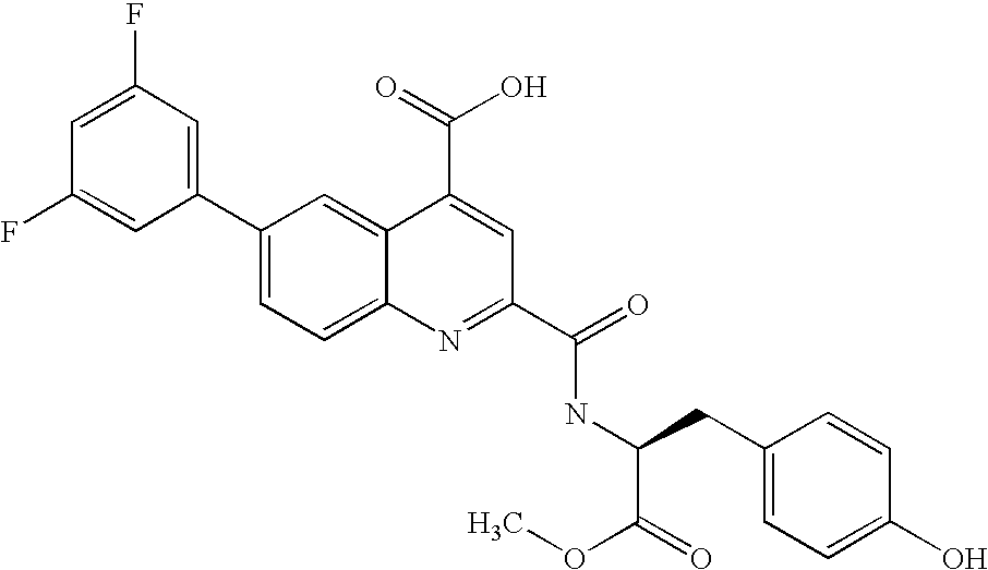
C1(F)=CC(F)=CC(C2=CC=C3C(=C2)C(C(=O)O)=CC(C(=O)NC(CC2=CC=C(O)C=C2)C(=O)OC)=N3)=C1
